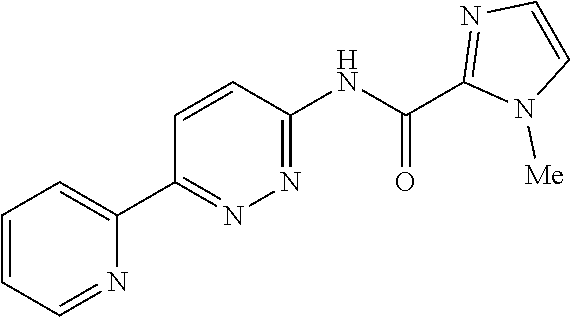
C1=CC=NC(C2=NN=C(NC(C3=NC=CN3[Me])=O)C=C2)=C1
